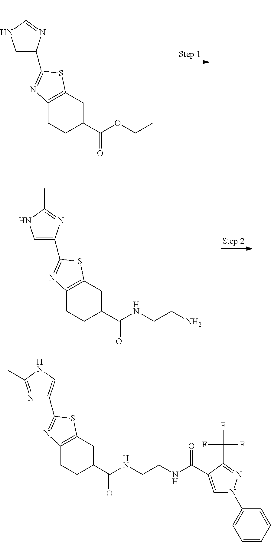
C12=C(CC(C(OCC)=O)CC1)SC(C1=CNC(C)=N1)=N2.C12=C(CC(C(NCCN)=O)CC1)SC(C1=CNC(C)=N1)=N2.C12=C(CC(C(NCCNC(=O)C3=CN(C4=CC=CC=C4)N=C3C(F)(F)F)=O)CC1)SC(C1=CNC(C)=N1)=N2
